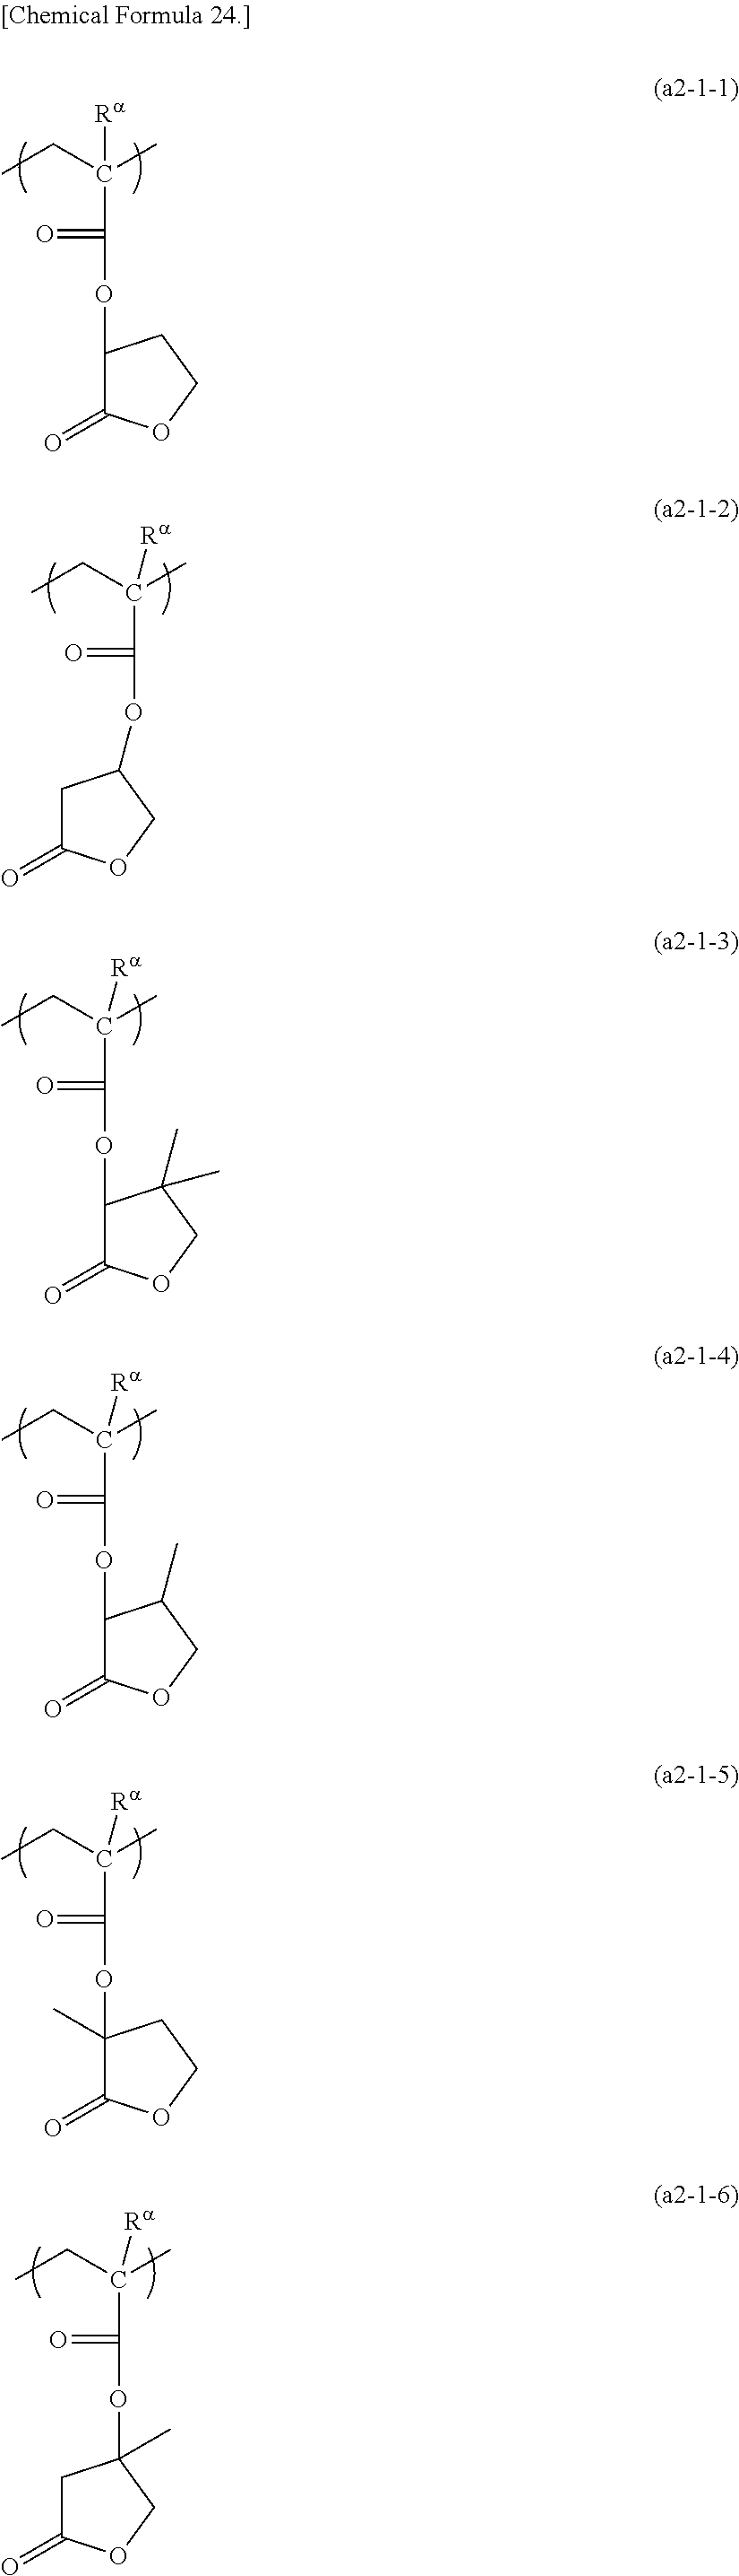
CCC(C)(C(OC1C(=O)OCC1)=O)[Ra].CCC(C)(C(OC1CC(=O)OC1)=O)[Ra].CCC(C)(C(OC1C(=O)OCC1(C)C)=O)[Ra].CCC(C)(C(OC1C(=O)OCC1C)=O)[Ra].CCC(C)(C(OC1(C)C(=O)OCC1)=O)[Ra].CCC(C)(C(OC1(C)CC(=O)OC1)=O)[Ra]
